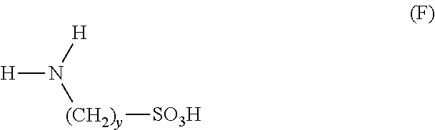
N([(CH2)y][SO3H])([H])[H]
